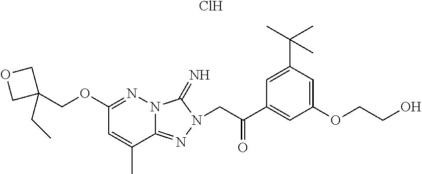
C(OC1=NN2C(=NN(CC(C3=CC(OCCO)=CC(C(C)(C)C)=C3)=O)C2=N)C(C)=C1)C1(CC)COC1.Cl
